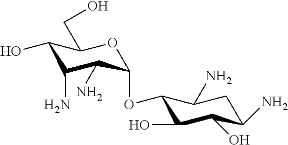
C1(O)C(N)CC(N)C(OC2C(N)C(N)C(O)C(CO)O2)C1O
